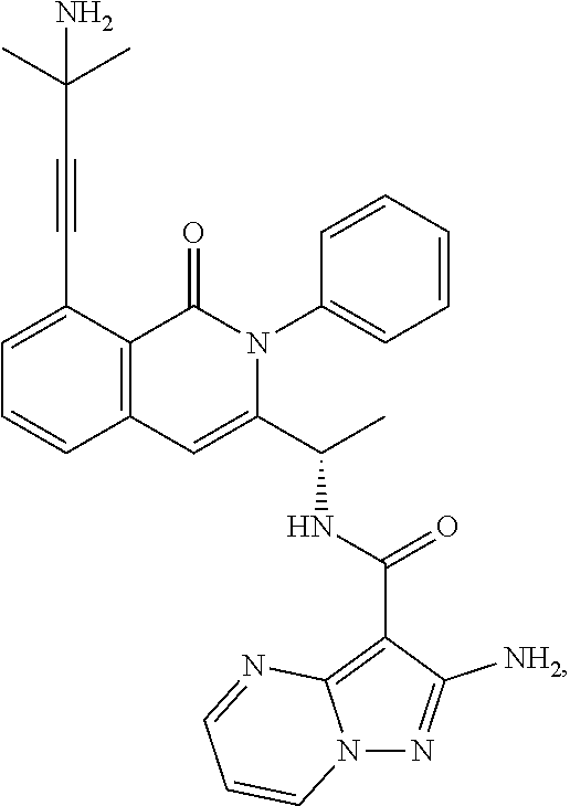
C1=C(C#CC(C)(C)N)C2=C(C=C1)C=C(C(C)NC(=O)C1=C3N(N=C1N)C=CC=N3)N(C1=CC=CC=C1)C2=O
